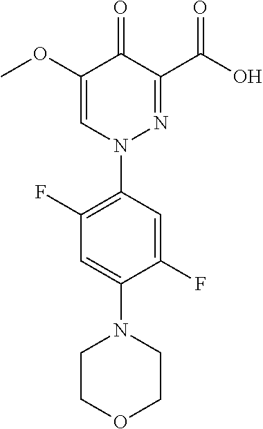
C1(OC)=CN(C2=C(F)C=C(N3CCOCC3)C(F)=C2)N=C(C(O)=O)C1=O
